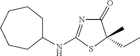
C1(=O)N=C(NC2CCCCCC2)SC1(CC)C
